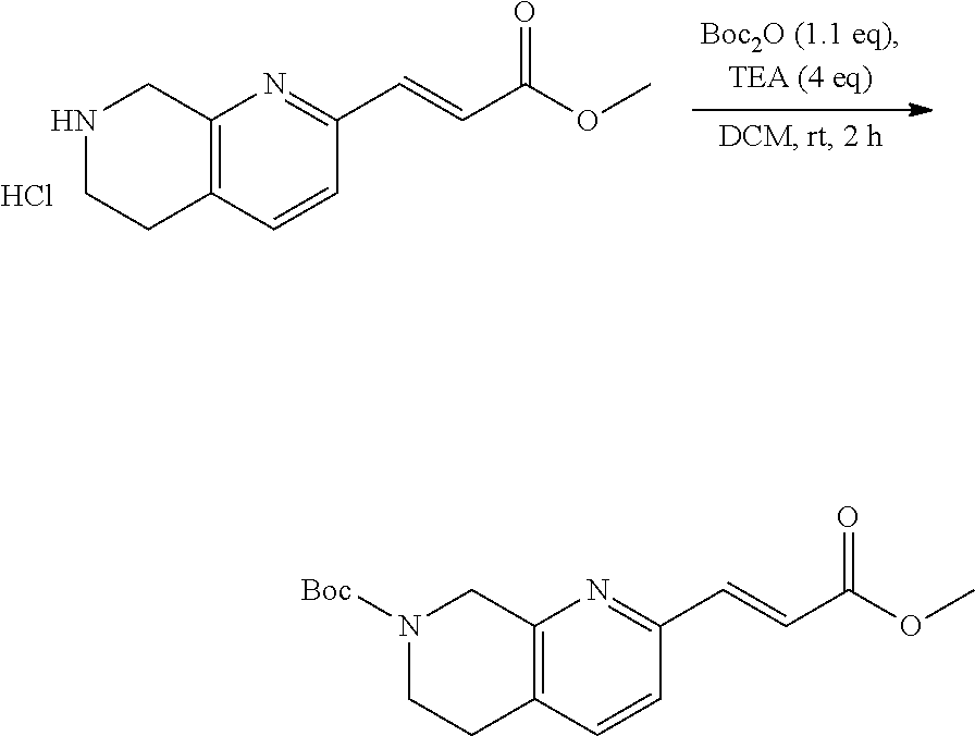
C12=C(C=CC(C=CC(OC)=O)=N1)CCN([Boc])C2.C12=C(C=CC(C=CC(OC)=O)=N1)CCNC2.Cl
